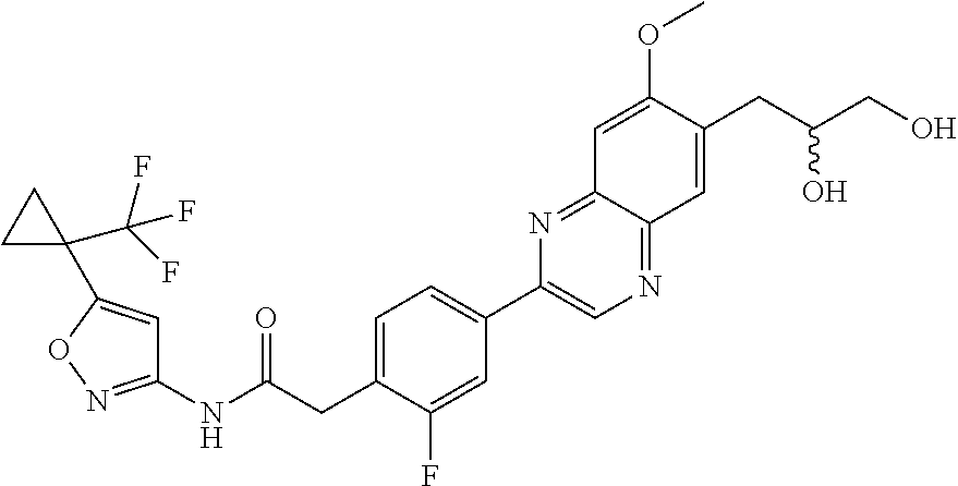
C1=C(CC(NC2=NOC(C3(C(F)(F)F)CC3)=C2)=O)C(F)=CC(C2=CN=C3C(=N2)C=C(OC)C(CC(CO)O)=C3)=C1
